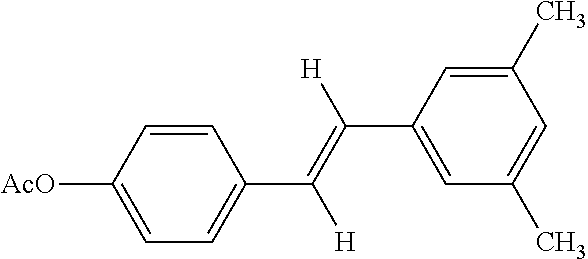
C(C1=CC(C)=CC(C)=C1)(=C(C1=CC=C([AcO])C=C1)[H])[H]
